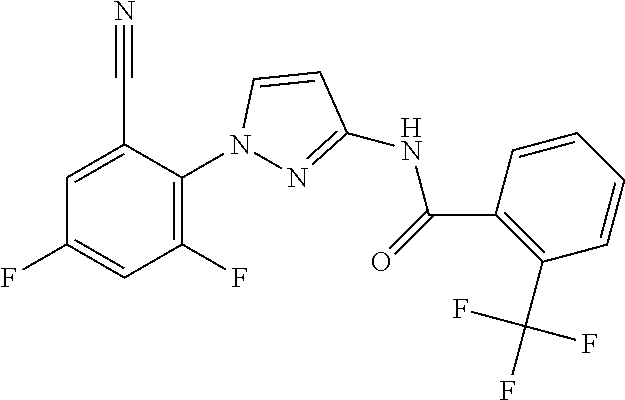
C1=C(C#N)C(N2N=C(NC(C3=C(C(F)(F)F)C=CC=C3)=O)C=C2)=C(F)C=C1F
